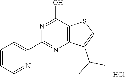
N1=C(O)C2=C(N=C1C1=CC=CC=N1)C(C(C)C)=CS2.Cl
